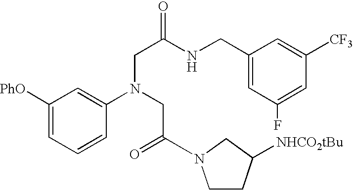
C1([PhO])=CC=CC(N(CC(=O)N2CCC([NHCO2tBu])C2)CC(NCC2=CC(F)=CC([CF3])=C2)=O)=C1
